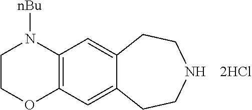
C1COC2=C(N1[nBu])C=C1C(=C2)CCNCC1
